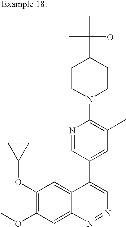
N1=CC(C2=CN=NC3=CC(OC)=C(OC4CC4)C=C23)=CC(C)=C1N1CCC(C(C)(O)C)CC1
